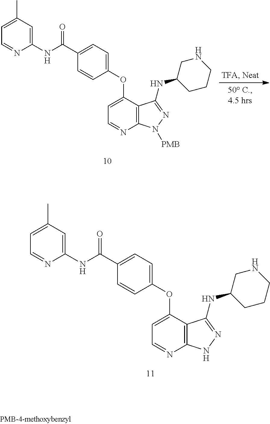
C1=C(OC2=CC=C(C(=O)NC3=CC(C)=CC=N3)C=C2)C2=C(N=C1)NN=C2NC1CCCNC1.C1=C(OC2=CC=C(C(=O)NC3=CC(C)=CC=N3)C=C2)C2=C(N=C1)N([PMB])N=C2NC1CCCNC1
